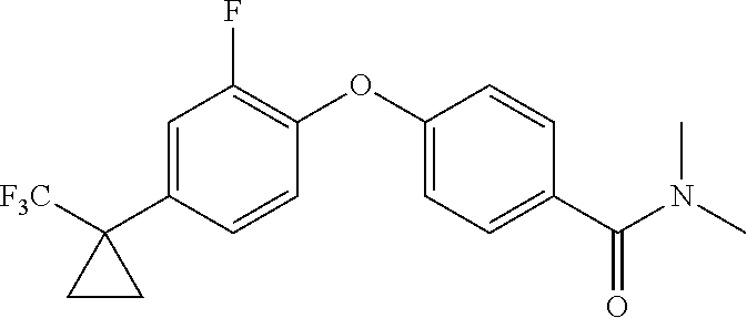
C1=C(C2([F3C])CC2)C=CC(OC2=CC=C(C(N(C)C)=O)C=C2)=C1F
